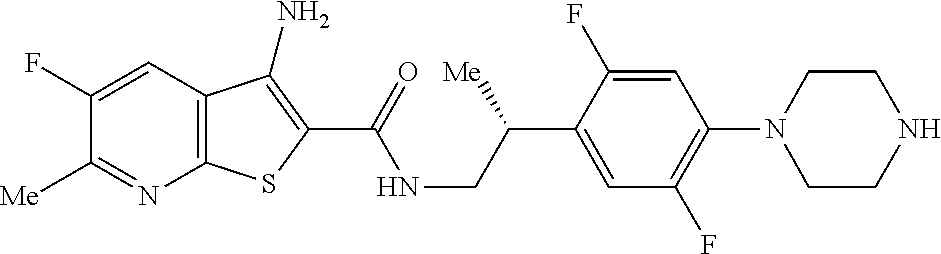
C1(F)=CC2=C(N=C1[Me])SC(C(=O)NCC(C1=CC(F)=C(N3CCNCC3)C=C1F)[Me])=C2N
